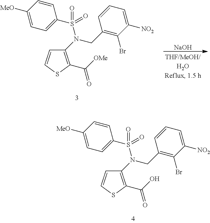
C1(N(S(=O)(=O)C2=CC=C([MeO])C=C2)CC2=C(Br)C([NO2])=CC=C2)=C(C(=O)O)SC=C1.C1(N(S(=O)(=O)C2=CC=C([MeO])C=C2)CC2=C(Br)C([NO2])=CC=C2)=C(C(=O)[OMe])SC=C1.[NaOH]
